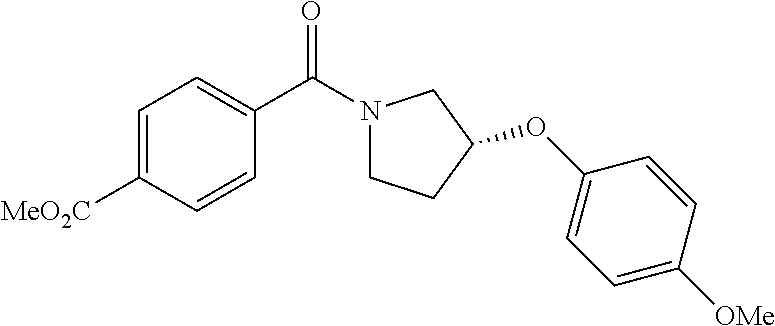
C1=C([MeO2C])C=CC(C(N2CCC(OC3=CC=C([OMe])C=C3)C2)=O)=C1
